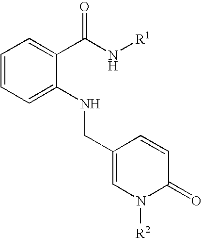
C1=CC=C(NCC2=CN([R2])C(=O)C=C2)C(C(N[R1])=O)=C1
